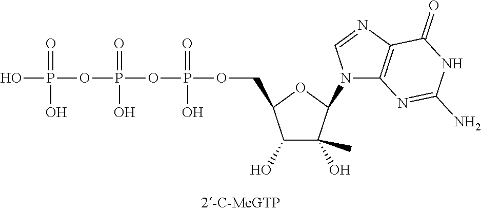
OP(OP(=O)(O)OP(OCC1C(O)C(O)(C)C(N2C3=C(N=C2)C(=O)NC(N)=N3)O1)(=O)O)(=O)O
